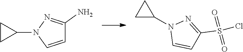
C1=CN(C2CC2)N=C1N.C1=CN(C2CC2)N=C1S(Cl)(=O)=O
